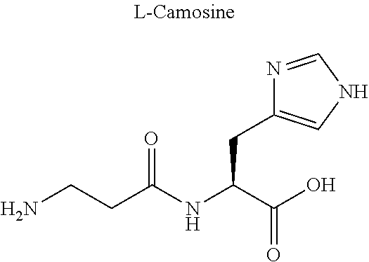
NCCC(NC(C(O)=O)CC1=CNC=N1)=O
